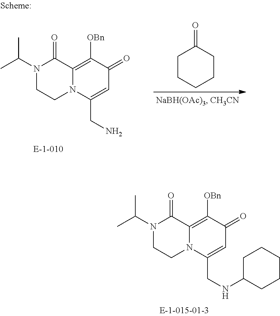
CC(N1CCN2C(=C([OBn])C(=O)C=C2CN)C1=O)C.C1CCCCC1=O.CC(N1CCN2C(=C([OBn])C(=O)C=C2CNC2CCCCC2)C1=O)C
